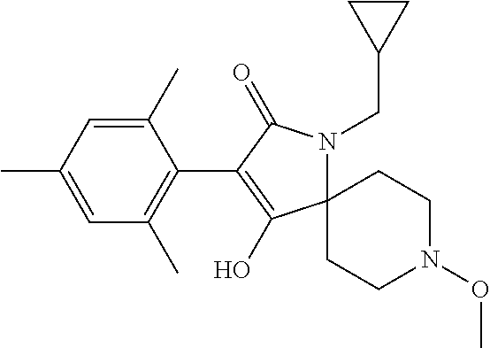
C1(C)=CC(C)=CC(C)=C1C1=C(O)C2(N(CC3CC3)C1=O)CCN(OC)CC2
